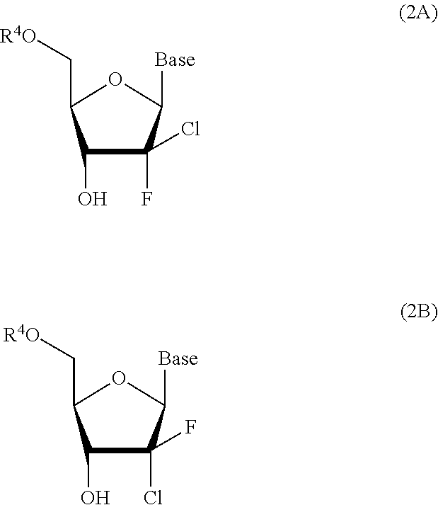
C1(O)C(Cl)(F)C([Base])OC1C[R4O].C1(O)C(F)(Cl)C([Base])OC1C[R4O]
